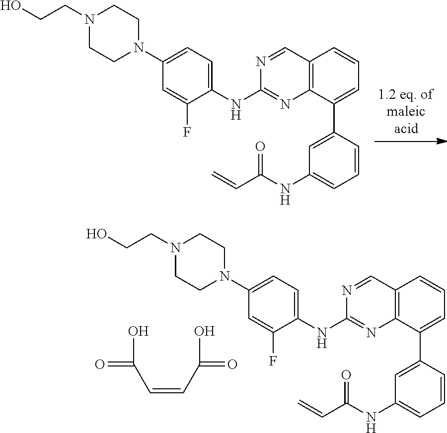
N1=CC2=C(N=C1NC1=CC=C(N3CCN(CCO)CC3)C=C1F)C(C1=CC(NC(C=C)=O)=CC=C1)=CC=C2.N1=CC2=C(N=C1NC1=CC=C(N3CCN(CCO)CC3)C=C1F)C(C1=CC(NC(C=C)=O)=CC=C1)=CC=C2.C(C=CC(O)=O)(O)=O
